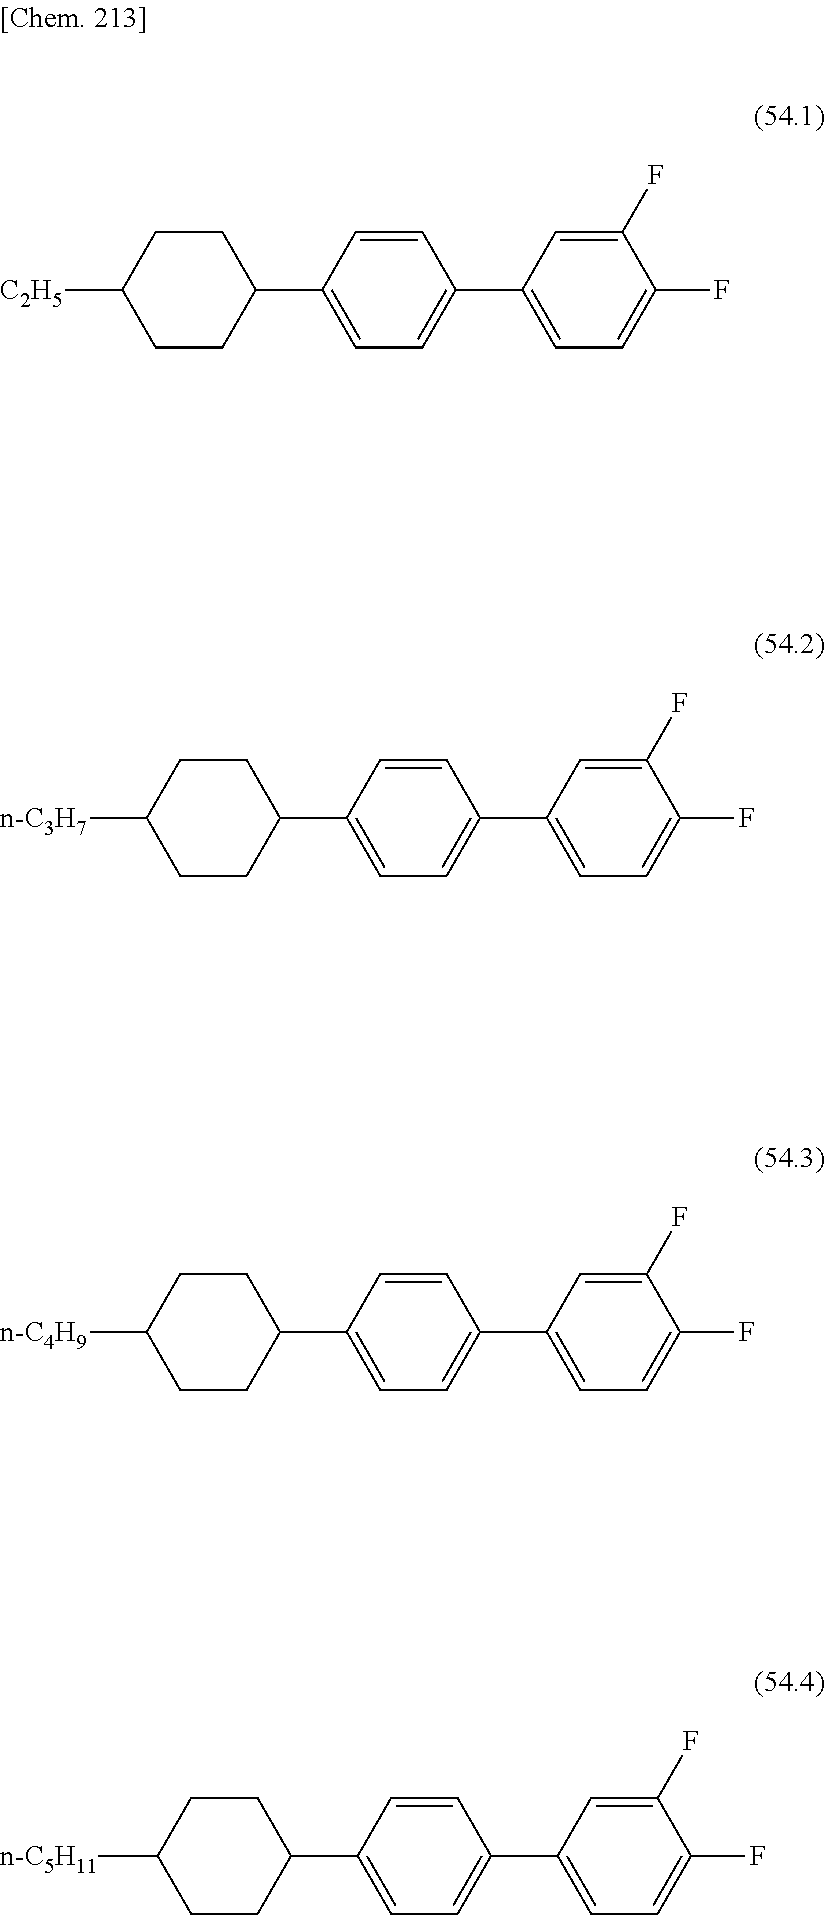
[n-C5H11]C1CCC(C2=CC=C(C3=CC=C(F)C(F)=C3)C=C2)CC1.[n-C4H9]C1CCC(C2=CC=C(C3=CC=C(F)C(F)=C3)C=C2)CC1.[n-C3H7]C1CCC(C2=CC=C(C3=CC=C(F)C(F)=C3)C=C2)CC1.[C2H5]C1CCC(C2=CC=C(C3=CC=C(F)C(F)=C3)C=C2)CC1
